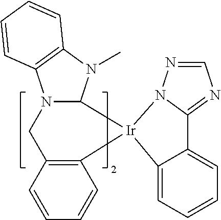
C1=CC=CC2=C1CN1C(N(C)C3=C1C=CC=C3)[Ir]21C2=CC=CC=C2C2=NC=NN21
